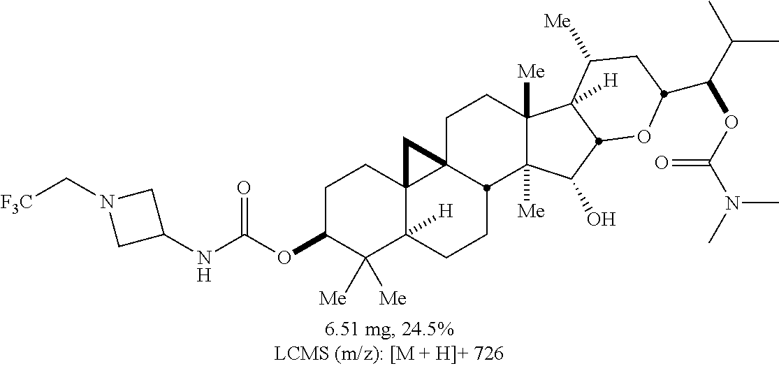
C1C(OC(NC2CN(C[F3C])C2)=O)C([Me])([Me])C2([H])C3(C1)C1(CCC4([Me])C([Me])(C(O)C5C4([H])C([Me])CC(C(C(C)C)OC(N(C)C)=O)O5)C1CC2)C3
